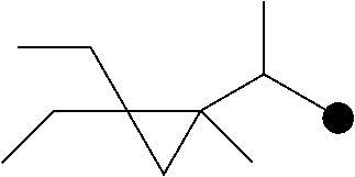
C1(C(C)C)(C)C(CC)(CC)C1
